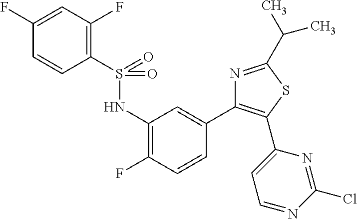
S(C1=C(F)C=C(F)C=C1)(NC1=C(F)C=CC(C2=C(C3=CC=NC(Cl)=N3)SC(C(C)C)=N2)=C1)(=O)=O
